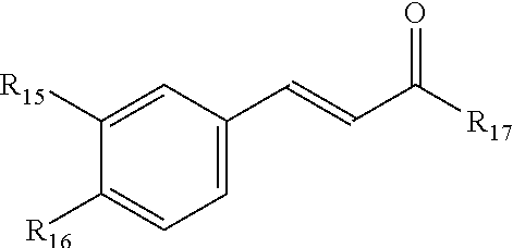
O=C([R17])C=CC1=CC=C([R16])C([R15])=C1
